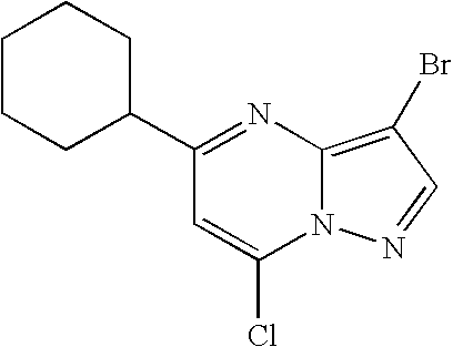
N12C(=C(Br)C=N1)N=C(C1CCCCC1)C=C2Cl
